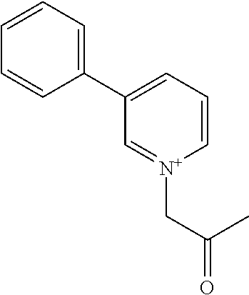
C1=C(C2=CC=CC=C2)C=[N+](CC(=O)C)C=C1
